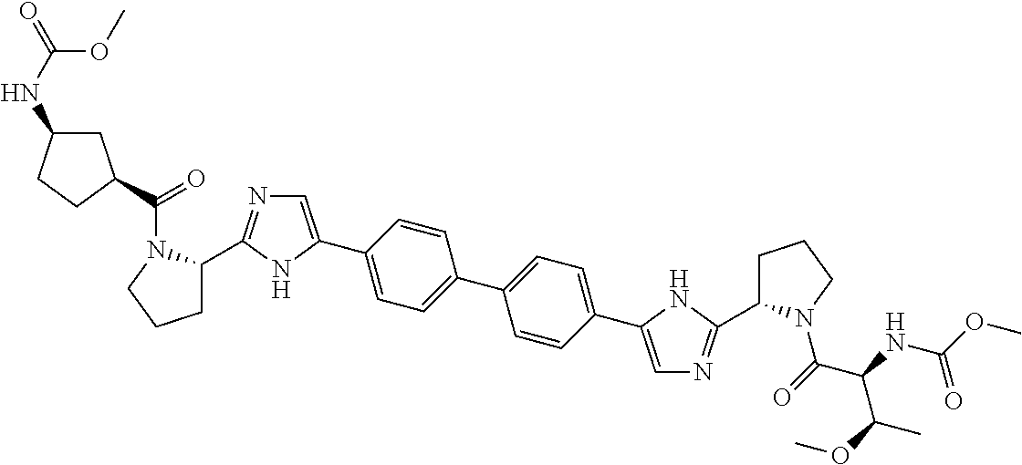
C1(C2=CN=C(C3CCCN3C(=O)C(NC(OC)=O)C(OC)C)N2)=CC=C(C2=CC=C(C3=CN=C(C4CCCN4C(=O)C4CC(NC(=O)OC)CC4)N3)C=C2)C=C1
